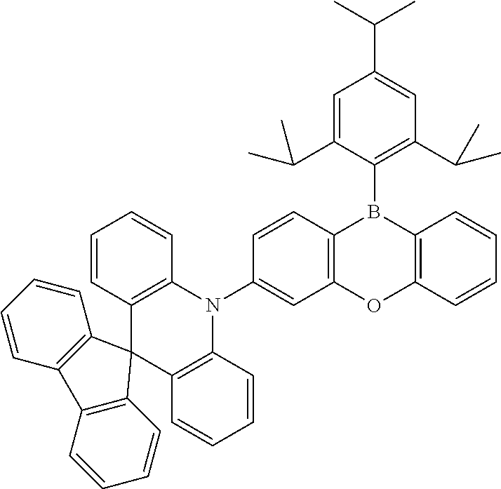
C1=CC2=C(C=C1N1C3=C(C4(C5=C1C=CC=C5)C1=C(C=CC=C1)C1=C4C=CC=C1)C=CC=C3)OC1=C(B2C2=C(C(C)C)C=C(C(C)C)C=C2C(C)C)C=CC=C1
